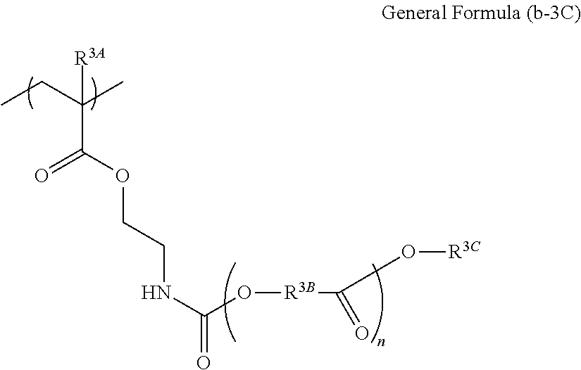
[R3A]C(C)(CC)C(OCCNC(=O)O[R3B]C(=O)O[R3C])=O
